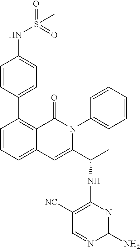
C1=CC=C2C(=C1C1=CC=C(NS(=O)(=O)C)C=C1)C(=O)N(C1=CC=CC=C1)C(C(C)NC1=C([NC])C=NC(N)=N1)=C2
